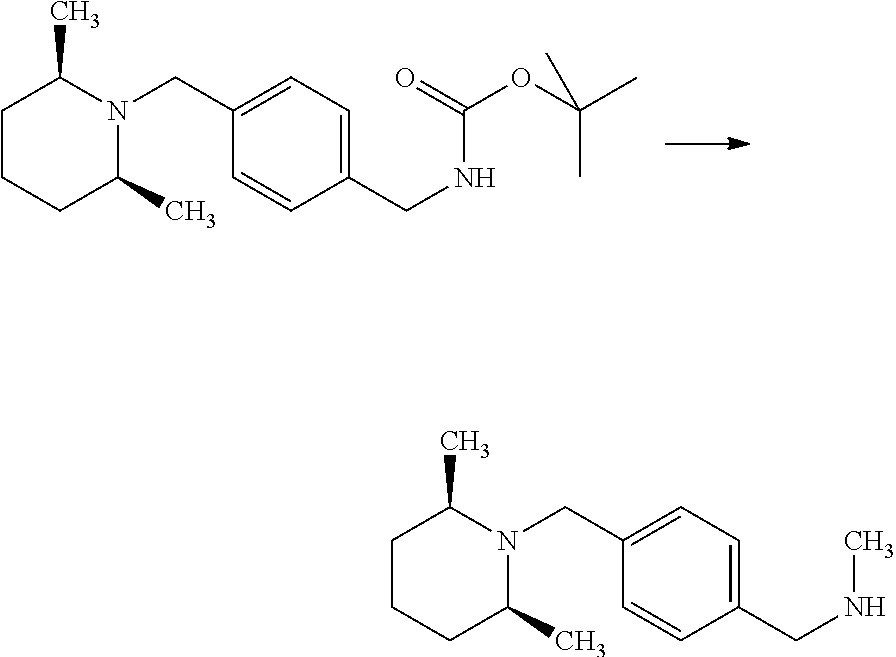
N1(CC2=CC=C(CNC(=O)OC(C)(C)C)C=C2)C(C)CCCC1C.N1(CC2=CC=C(CNC)C=C2)C(C)CCCC1C
